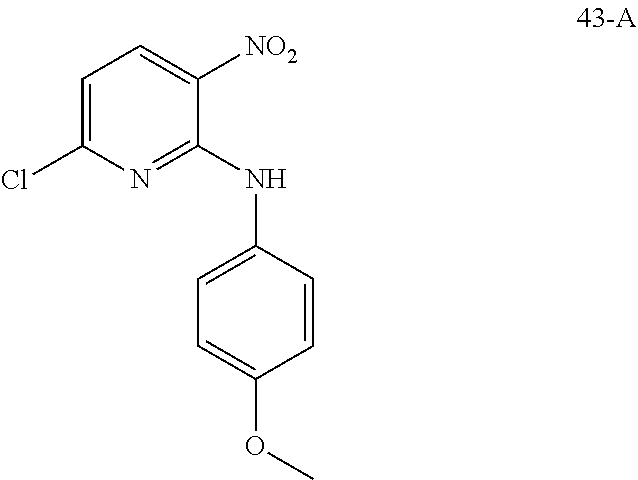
C1=C(Cl)N=C(NC2=CC=C(OC)C=C2)C([NO2])=C1
